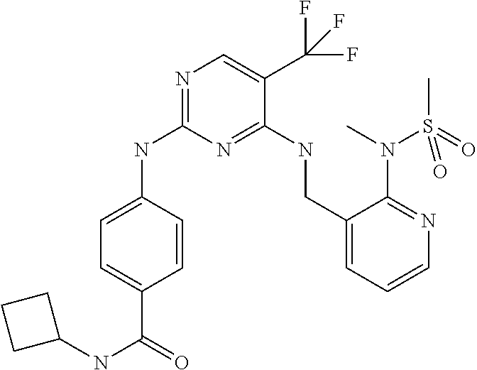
N1=C(NC2=CC=C(C(=O)NC3CCC3)C=C2)N=C(NCC2=CC=CN=C2N(C)S(C)(=O)=O)C(C(F)(F)F)=C1
